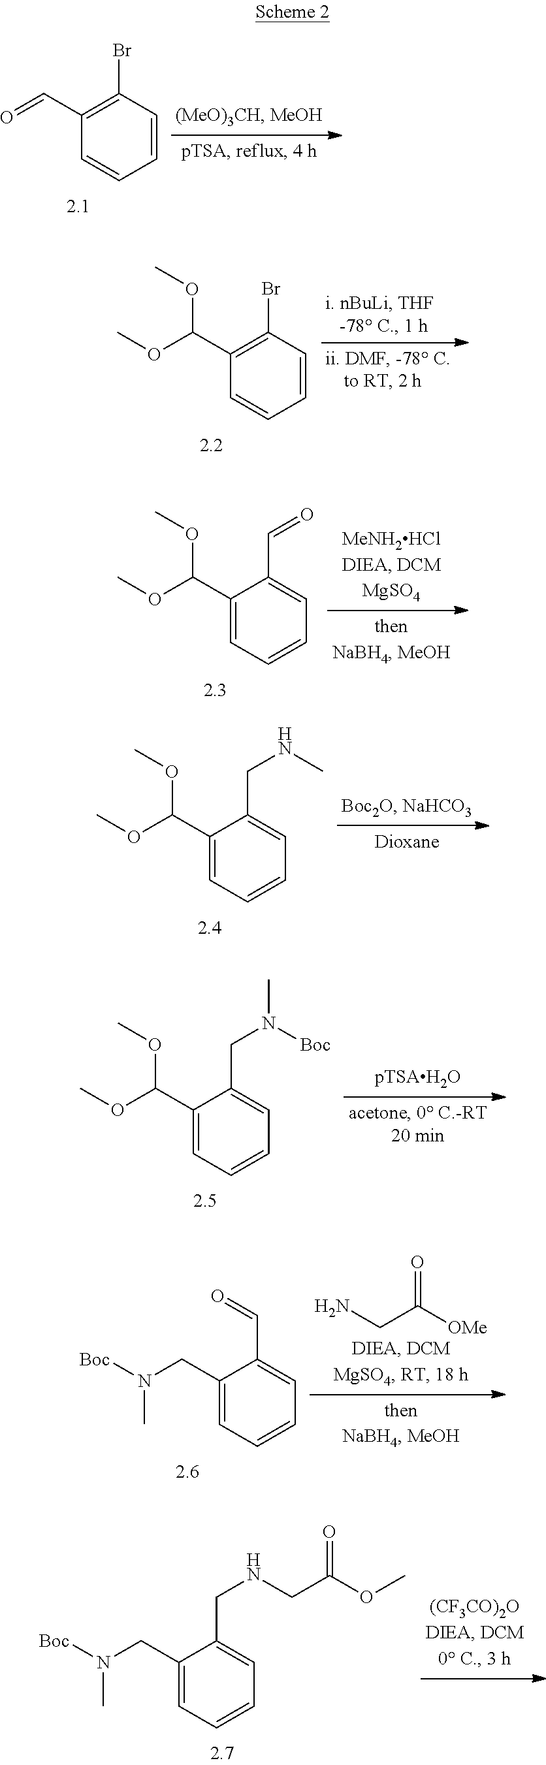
C1(C=O)=C(Br)C=CC=C1.C1(C(OC)OC)=C(Br)C=CC=C1.C1(C(OC)OC)=CC=CC=C1C=O.C1(C(OC)OC)=CC=CC=C1CNC.C1(C(OC)OC)=CC=CC=C1CN([Boc])C.C1(CN([Boc])C)=CC=CC=C1C=O.NCC([OMe])=O.C1(CN([Boc])C)=CC=CC=C1CNCC(OC)=O
